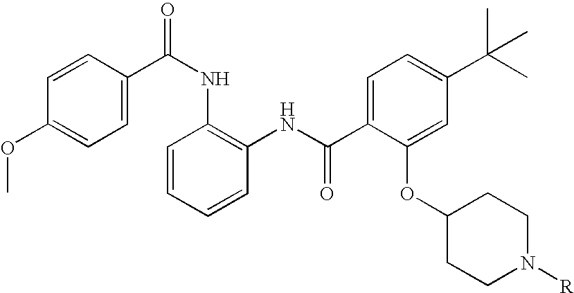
C1=C(C(NC2=C(NC(C3=CC=C(C(C)(C)C)C=C3OC3CCN([R])CC3)=O)C=CC=C2)=O)C=CC(OC)=C1
